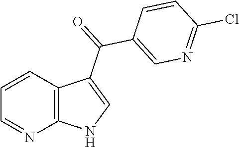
C1=CC2=C(N=C1)NC=C2C(=O)C1=CN=C(Cl)C=C1
